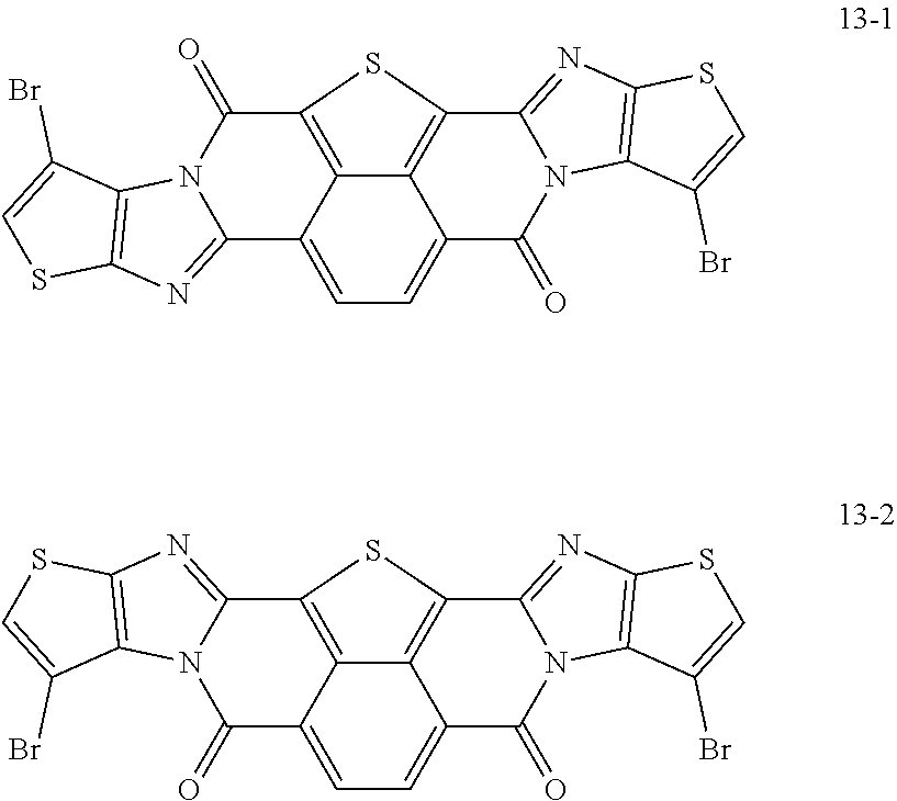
C12=CC=C3C4=C(C5=NC6=C(N5C3=O)C(Br)=CS6)SC(=C14)C1=NC3=C(N1C2=O)C(Br)=CS3.C12=CC=C3C4=C(C5=NC6=C(N5C3=O)C(Br)=CS6)SC(=C14)C(=O)N1C2=NC2=C1C(Br)=CS2
